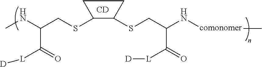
CNC(CSC1C(SCC(N[comonomer]C)C([L][D])=O)CC1)C(=O)[L][D].[CD]
